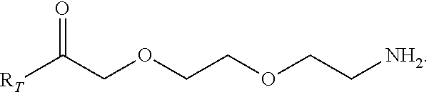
O=C(COCCOCC[NH2])[RT]
